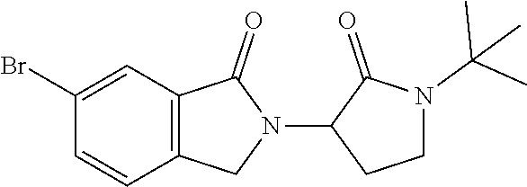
C1(Br)=CC2=C(CN(C3CCN(C(C)(C)C)C3=O)C2=O)C=C1
